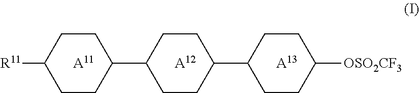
[R11]C1CCC(C2CCC(C3CCC([OSO2CF3])CC3)CC2)CC1.[A13].[A12].[A11]
